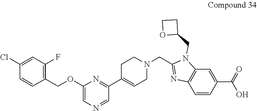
C1(Cl)=CC(F)=C(COC2=CN=CC(C3=CCN(CC4=NC5=C(N4CC4CCO4)C=C(C(O)=O)C=C5)CC3)=N2)C=C1
